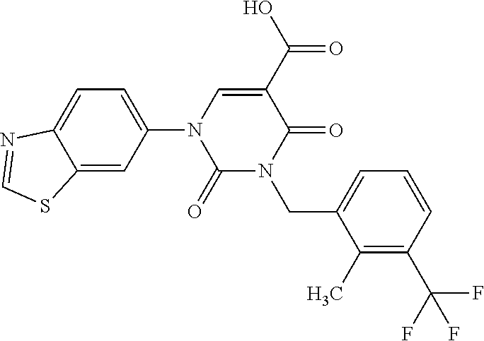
C1=C(N2C(=O)N(CC3=CC=CC(C(F)(F)F)=C3C)C(=O)C(C(O)=O)=C2)C=C2C(=C1)N=CS2
